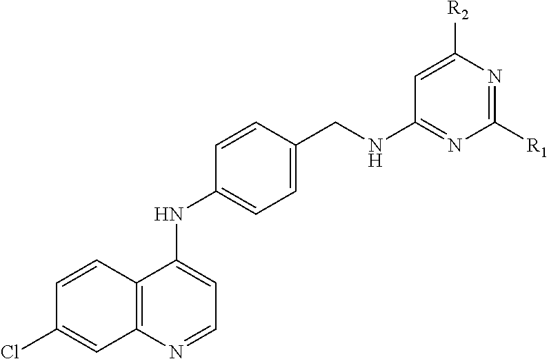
C1=CC2=C(C=C1Cl)N=CC=C2NC1=CC=C(CNC2=NC([R1])=NC([R2])=C2)C=C1
